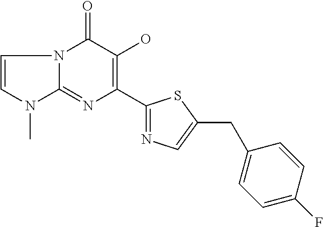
N1=C2N(C)C=CN2C(=O)C(O)=C1C1=NC=C(CC2=CC=C(F)C=C2)S1
